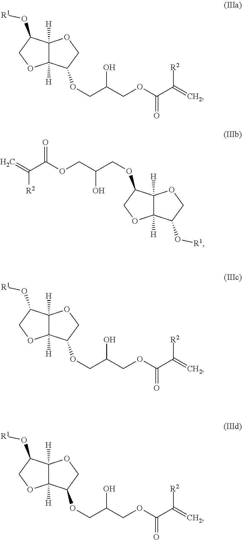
C12([H])C([H])(C(OCC(O)COC(C(=C)[R2])=O)CO1)OCC2O[R1].C12([H])C([H])(C(OCC(O)COC(C(=C)[R2])=O)CO1)OCC2O[R1].C12([H])C([H])(C(OCC(O)COC(C(=C)[R2])=O)CO1)OCC2O[R1].C12([H])C([H])(C(OCC(O)COC(C(=C)[R2])=O)CO1)OCC2O[R1]
